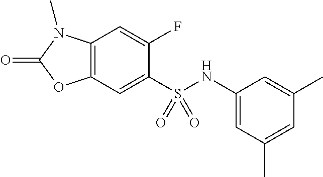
C1(F)=CC2=C(C=C1S(NC1=CC(C)=CC(C)=C1)(=O)=O)OC(=O)N2C
